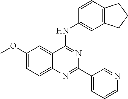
COC1=CC=C2C(=C1)C(NC1=CC3=C(C=C1)CCC3)=NC(C1=CC=CN=C1)=N2
